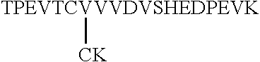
[TPEVTCVVVDVSHEDPEVK][CK]
